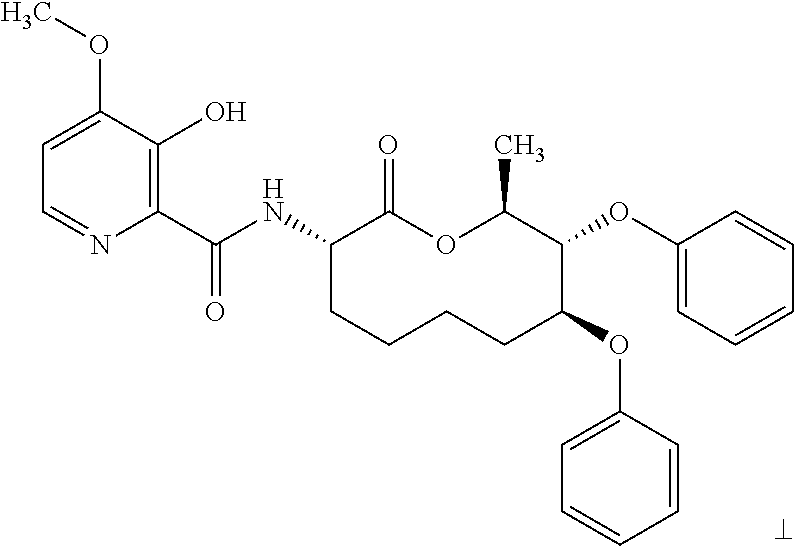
C1(C(NC2CCCCC(OC3=CC=CC=C3)C(OC3=CC=CC=C3)C(C)OC2=O)=O)=C(O)C(OC)=CC=N1
